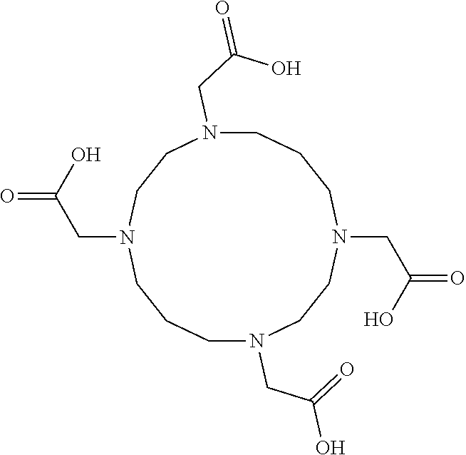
N1(CC(O)=O)CCN(CC(=O)O)CCCN(CC(=O)O)CCN(CC(=O)O)CCC1
